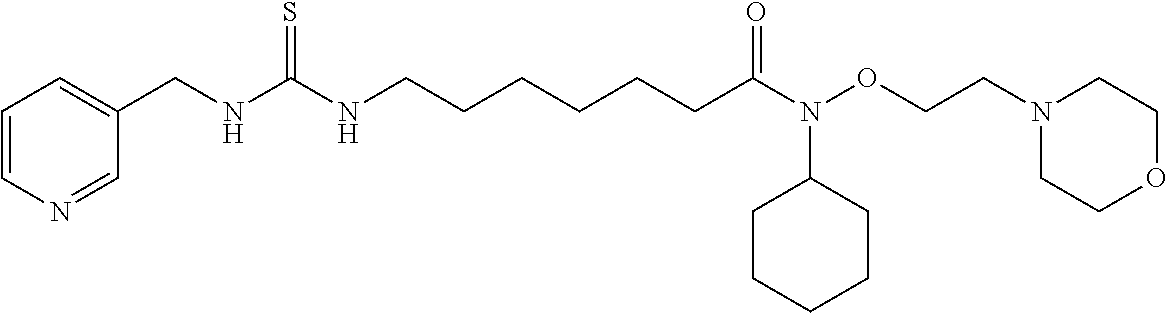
C1=C(CNC(NCCCCCCC(=O)N(OCCN2CCOCC2)C2CCCCC2)=S)C=NC=C1
